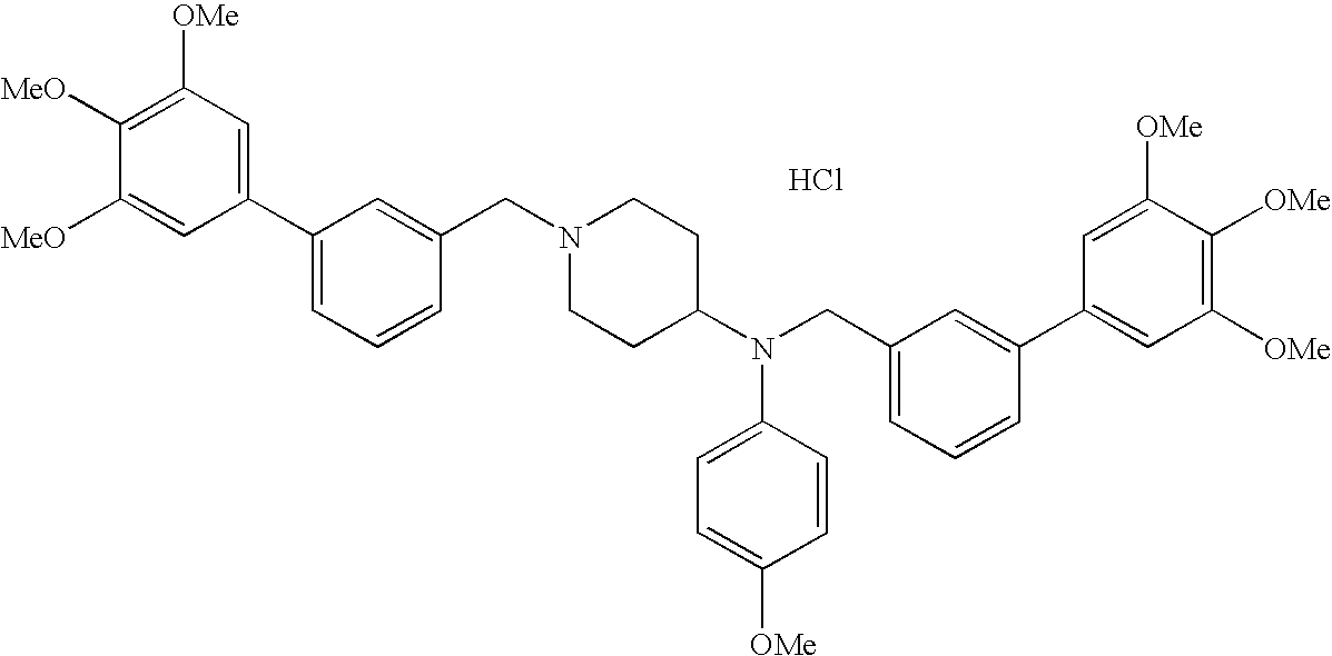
C1=C([MeO])C([MeO])=C([OMe])C=C1C1=CC=CC(CN2CCC(N(CC3=CC=CC(C4=CC([OMe])=C([OMe])C([OMe])=C4)=C3)C3=CC=C([OMe])C=C3)CC2)=C1.Cl
